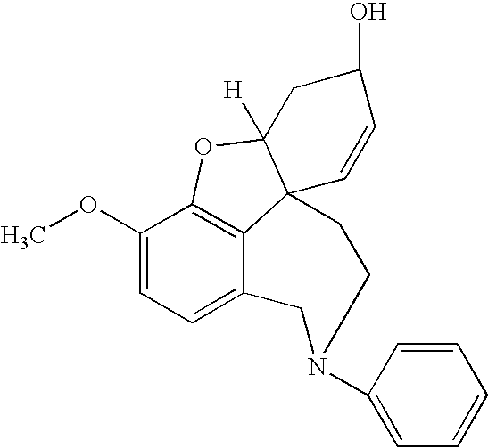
C12=C3C(OC)=CC=C1CN(C1=CC=CC=C1)CCC21C([H])(O3)CC(O)C=C1
